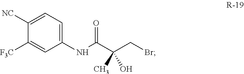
C1([NC])=CC=C(NC(C(CBr)(C)O)=O)C=C1[F3C]
